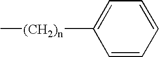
C1=C([(CH2)n]C)C=CC=C1
